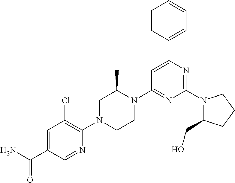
N1(C2=NC(C3=CC=CC=C3)=CC(N3C(C)CN(C4=C(Cl)C=C(C(N)=O)C=N4)CC3)=N2)C(CO)CCC1
